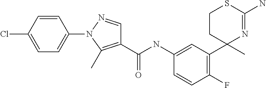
C1=C(NC(C2=C(C)N(C3=CC=C(Cl)C=C3)N=C2)=O)C=CC(F)=C1C1(C)N=C(N)SCC1
